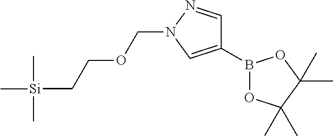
C1(B2OC(C)(C)C(C)(C)O2)=CN(COCC[Si](C)(C)C)N=C1
